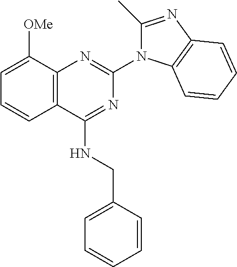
C12=C(C([OMe])=CC=C1)N=C(N1C(C)=NC3=C1C=CC=C3)N=C2NCC1=CC=CC=C1
